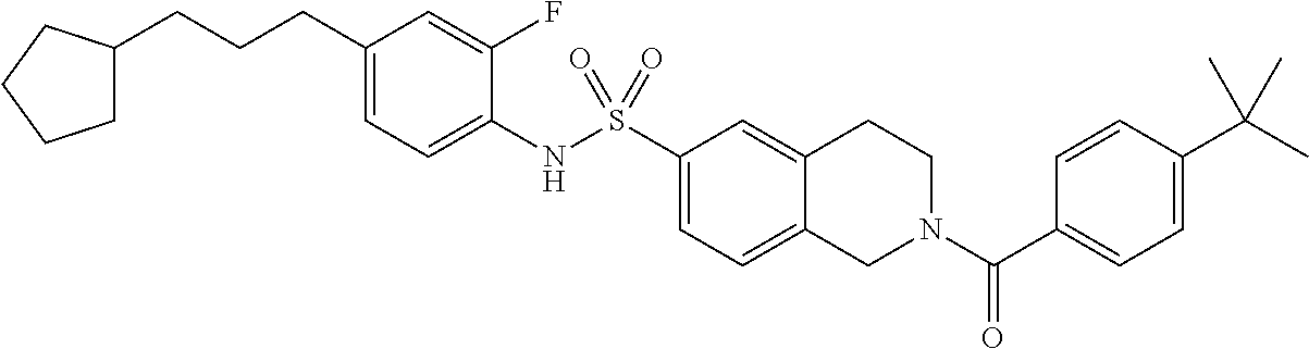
C12=CC=C(S(NC3=CC=C(CCCC4CCCC4)C=C3F)(=O)=O)C=C1CCN(C(C1=CC=C(C(C)(C)C)C=C1)=O)C2
